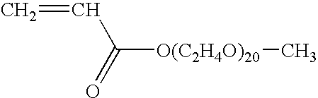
C=CC(=O)[O(C2H4O)20]C
